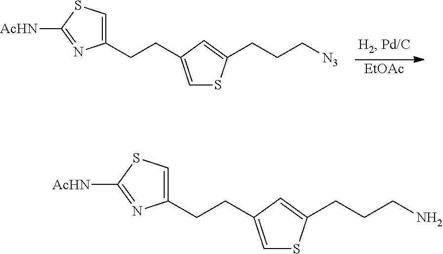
C1(CCC2=CSC(CCCN)=C2)=CSC([AcHN])=N1.C1(CCC2=CSC(CCC[N3])=C2)=CSC([AcHN])=N1.[EtOAc]
